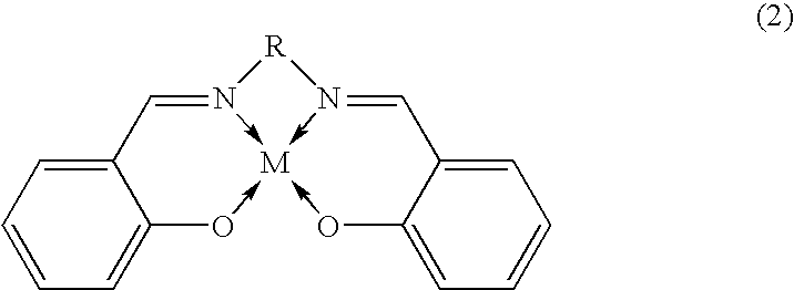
C12=CC=CC=C1O->[M]13-N(=C2)[R]N->1=CC1=CC=CC=C1O->3
